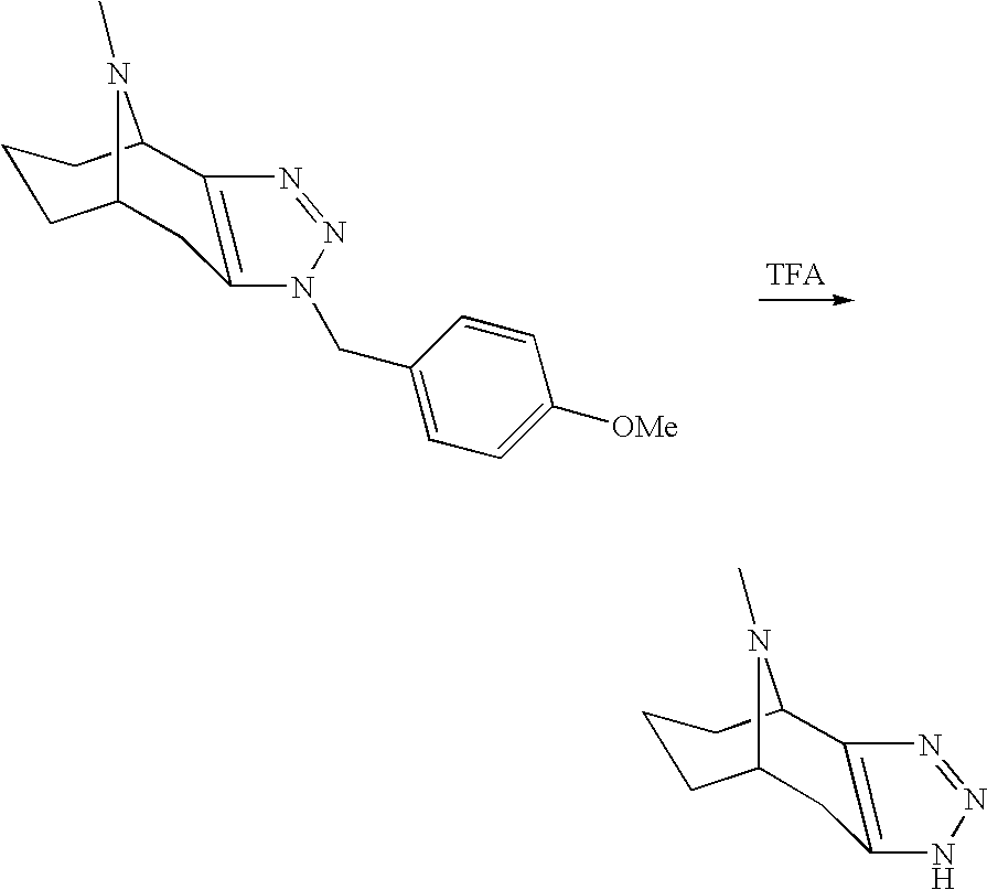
C1C2CCCC(C3=C1N(CC1=CC=C([OMe])C=C1)N=N3)N2C.C1C2CCCC(C3=C1NN=N3)N2C
